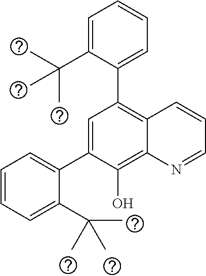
C1=C(C2=CC=CC=C2C(C)(C)C)C(O)=C2C(=C1C1=CC=CC=C1C(C)(C)C)C=CC=N2
